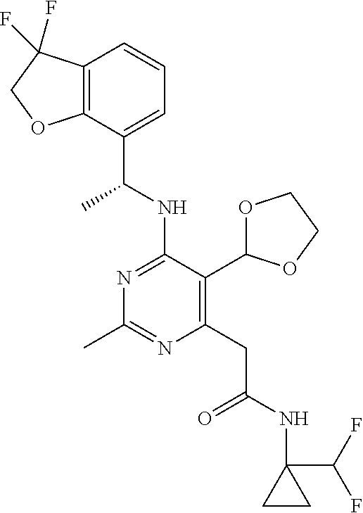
N1=C(NC(C)C2=CC=CC3=C2OCC3(F)F)C(C2OCCO2)=C(CC(=O)NC2(C(F)F)CC2)N=C1C
